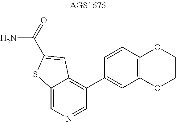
NC(=O)C1=CC2=C(C3=CC4=C(C=C3)OCCO4)C=NC=C2S1
